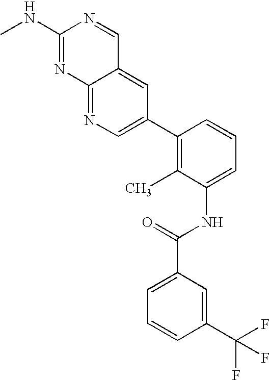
C1(C2=C(C)C(NC(C3=CC=CC(C(F)(F)F)=C3)=O)=CC=C2)=CN=C2C(=C1)C=NC(NC)=N2
